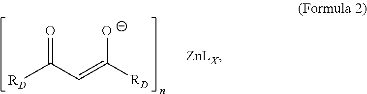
[RD]C(C=C([RD])[O-])=O
